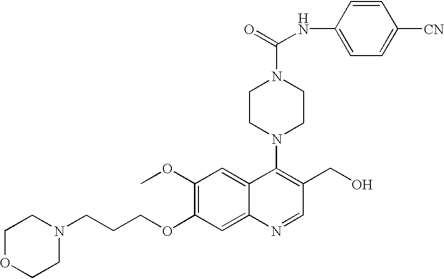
N1(CCCOC2=C(OC)C=C3C(=C2)N=CC(CO)=C3N2CCN(C(NC3=CC=C([CN])C=C3)=O)CC2)CCOCC1
